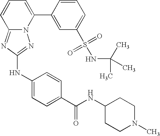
N12C(=NC(NC3=CC=C(C(NC4CCN(C)CC4)=O)C=C3)=N1)C=CC=C2C1=CC(S(=O)(=O)NC(C)(C)C)=CC=C1
